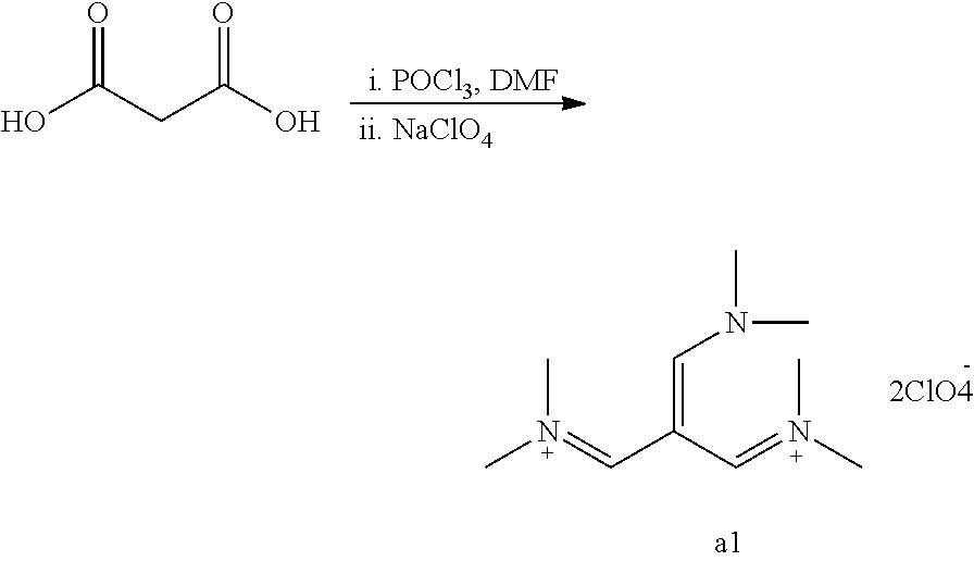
OC(CC(O)=O)=O.CN(=CC(C=N(C)C)=CN(C)C)C
